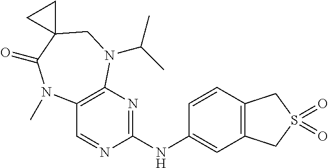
C1(NC2=NC3=C(C=N2)N(C)C(=O)C2(CN3C(C)C)CC2)=CC2=C(C=C1)CS(=O)(=O)C2
